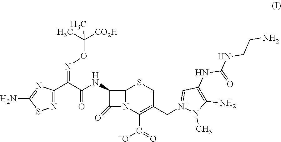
C1(=O)N2C(C1NC(C(C1=NSC(N)=N1)=NOC(C)([CO2H])C)=O)SCC(C[N+]1=CC(NC(=O)NCCN)=C(N)N1C)=C2C([-O])=O
